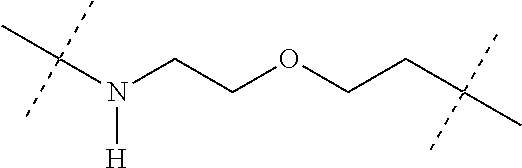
N(CCOCCC(C)(C)C)(C(C)(C)C)[H]
